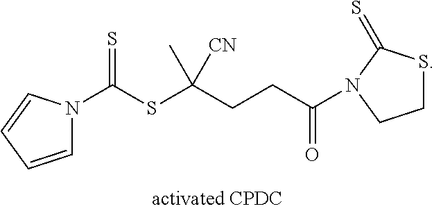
C1=CC=CN1C(SC(CCC(=O)N1C(=S)SCC1)(C)[CN])=S
